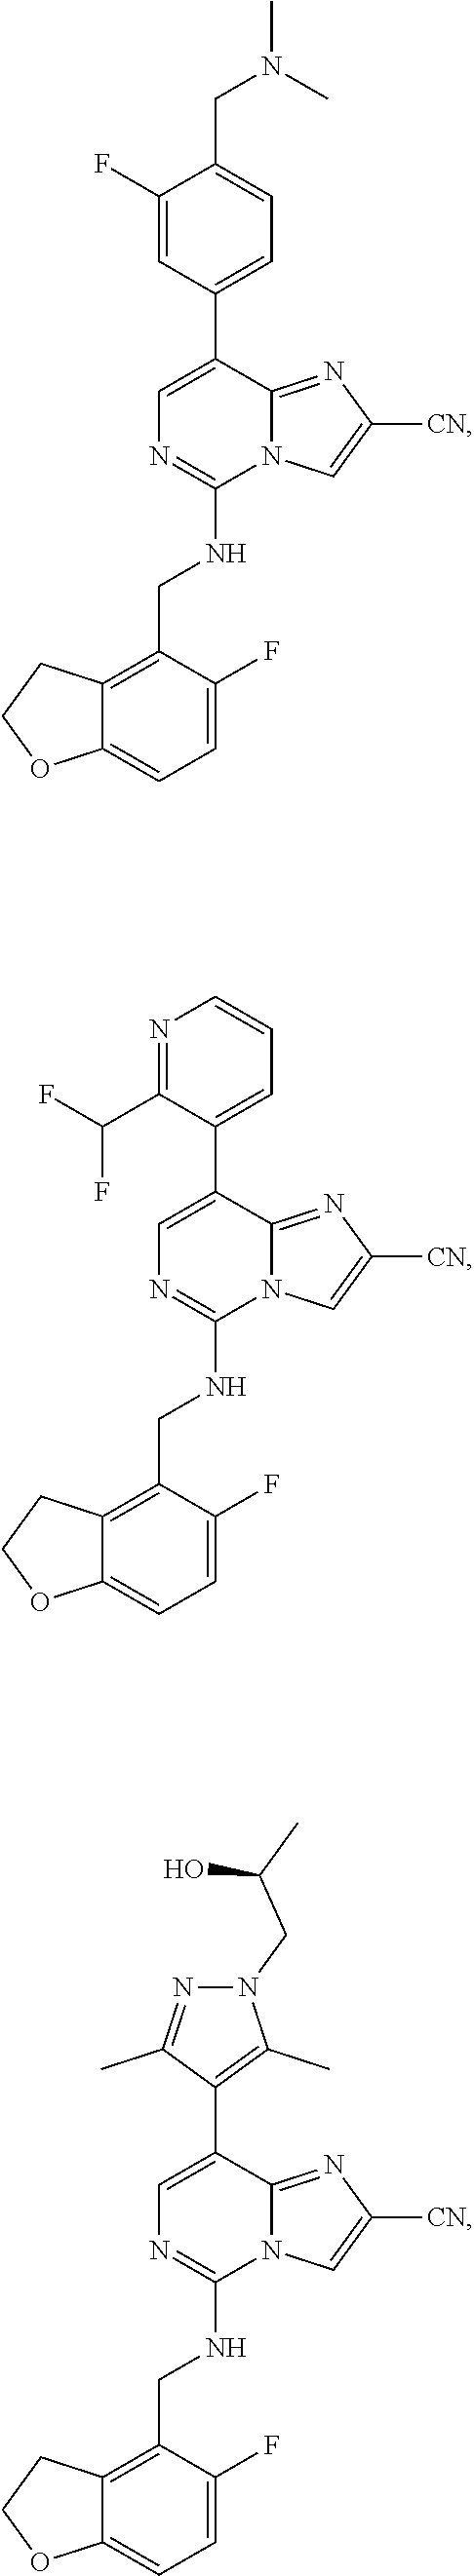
C1=C(F)C(CNC2=NC=C(C3=CC=C(CN(C)C)C(F)=C3)C3=NC([CN])=CN23)=C2C(=C1)OCC2.C1=C(F)C(CNC2=NC=C(C3=CC=CN=C3C(F)F)C3=NC([CN])=CN23)=C2C(=C1)OCC2.C1=C(F)C(CNC2=NC=C(C3=C(C)N(CC(C)O)N=C3C)C3=NC([CN])=CN23)=C2C(=C1)OCC2
